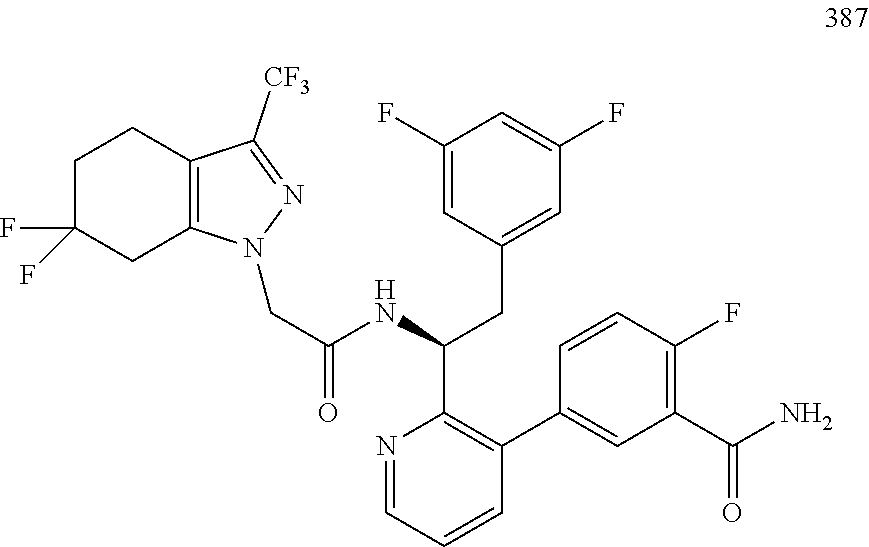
N1=CC=CC(C2=CC(C(N)=O)=C(F)C=C2)=C1C(NC(CN1C2=C(CCC(F)(F)C2)C([CF3])=N1)=O)CC1=CC(F)=CC(F)=C1
